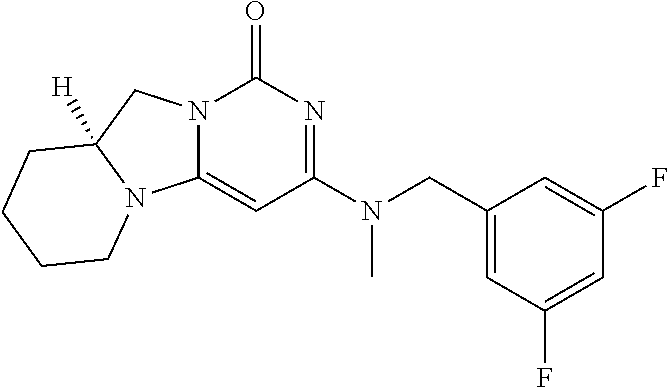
C1(CN(C2=NC(=O)N3C(=C2)N2C([H])(C3)CCCC2)C)=CC(F)=CC(F)=C1
